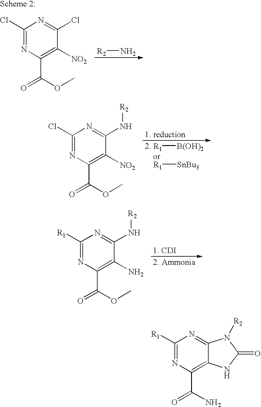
[R2]N.C1(Cl)=NC(C(OC)=O)=C([NO2])C(Cl)=N1.[R1][B(OH)2].[R1][SnBu3].C1(Cl)=NC(C(OC)=O)=C([NO2])C(N[R2])=N1.C1([R1])=NC(C(OC)=O)=C(N)C(N[R2])=N1.C1([R1])=NC(C(N)=O)=C2C(=N1)N([R2])C(=O)N2
